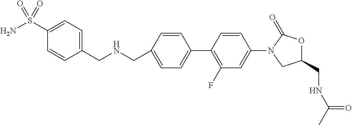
C1=C(CNCC2=CC=C(S(N)(=O)=O)C=C2)C=CC(C2=C(F)C=C(N3CC(CNC(C)=O)OC3=O)C=C2)=C1
